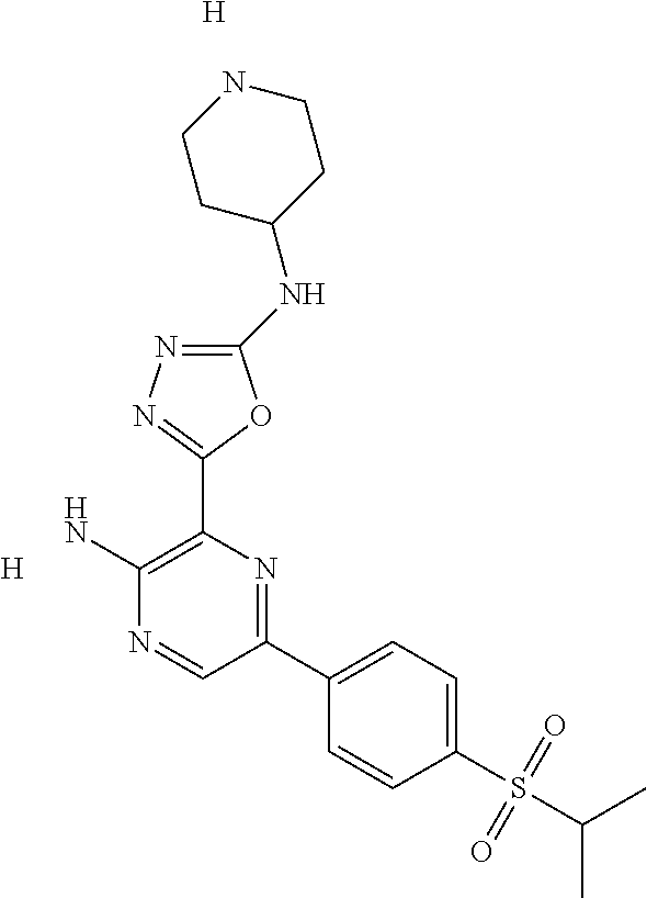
[H].C1(NC2CCNCC2)=NN=C(C2=C(N)N=CC(C3=CC=C(S(C(C)C)(=O)=O)C=C3)=N2)O1.[H]
